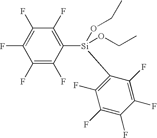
C1(F)=C(F)C([Si](C2=C(F)C(F)=C(F)C(F)=C2F)(OCC)OCC)=C(F)C(F)=C1F
